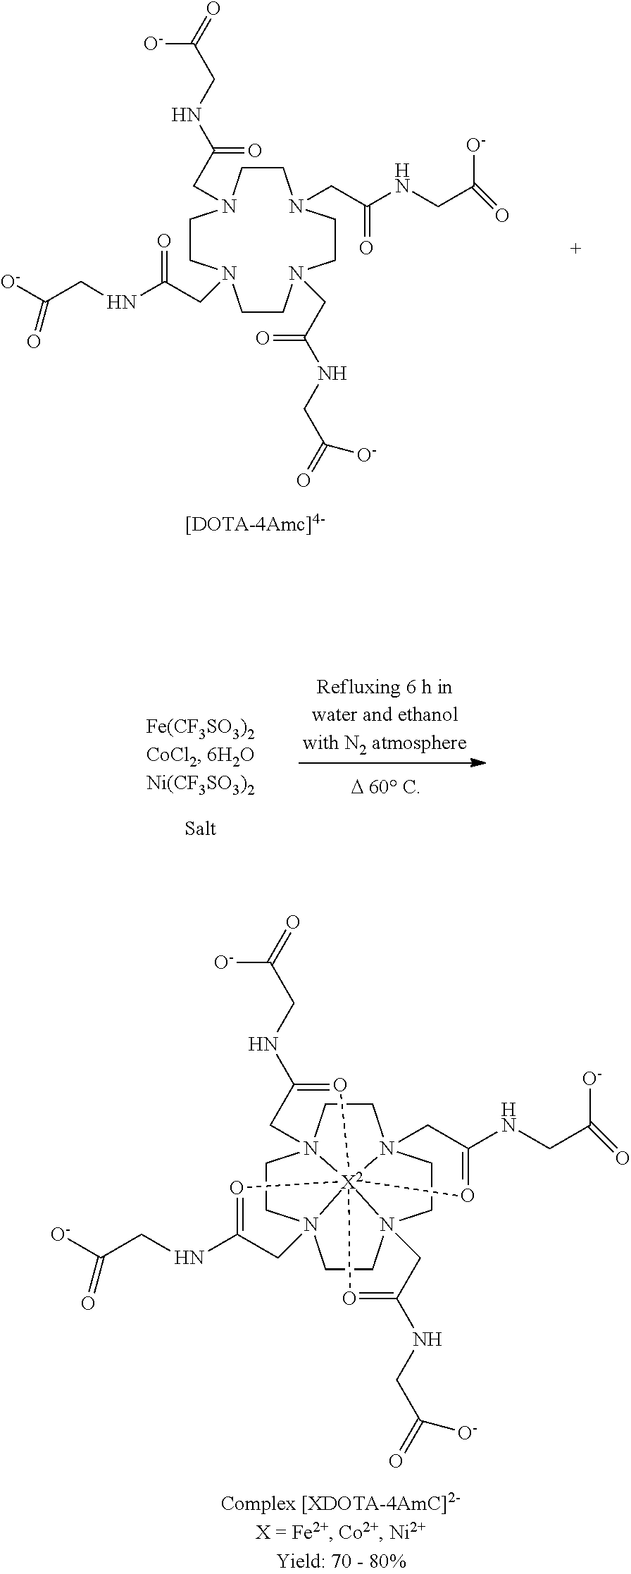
C1CN(CC(=O)NCC([O-])=O)CCN(CC(NCC([O-])=O)=O)CCN(CC(=O)NCC(=O)[O-])CCN1CC(=O)NCC([O-])=O.C1CN23CCN45CCN67CCN18CC(NCC([O-])=O)=O[X2]2486(O=C(NCC([O-])=O)C3)(O=C(NCC([O-])=O)C5)O=C(NCC(=O)[O-])C7
